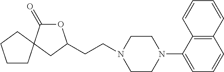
O1C(=O)C2(CC1CCN1CCN(C3=CC=CC4=C3C=CC=C4)CC1)CCCC2
